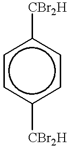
c1([CBr2H])ccc([CBr2H])cc1
